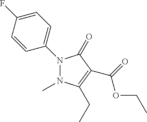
C1=C(F)C=CC(N2N(C)C(CC)=C(C(=O)OCC)C2=O)=C1
